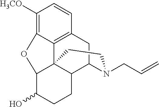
C1([H3CO])=C2C3=C(C=C1)CC1C4C3(C(C(O)CC4)O2)CCN1CC=C
